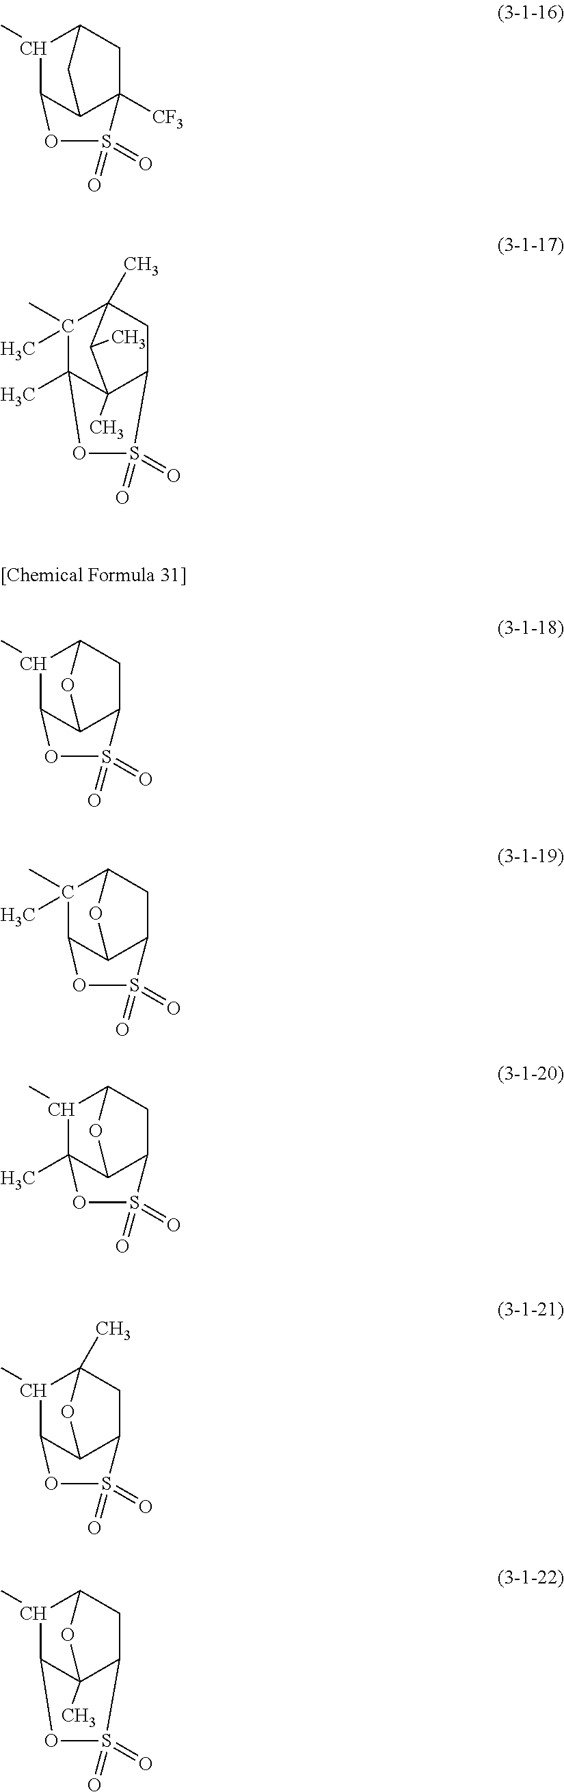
C1(C)C2OS(=O)(=O)C3([CF3])CC1CC23.C1(C)(C)C2(C)OS(=O)(=O)C3CC1(C)C(C)C23C.C1(C)C2OS(=O)(=O)C3CC1OC23.C1(C)(C)C2OS(=O)(=O)C3CC1OC23.C1(C)C2(C)OS(=O)(=O)C3CC1OC23.C1(C)C2OS(=O)(=O)C3CC1(C)OC23.C1(C)C2OS(=O)(=O)C3CC1OC23C
